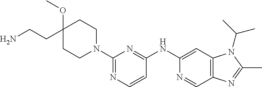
C1(NC2=NC(N3CCC(CCN)(OC)CC3)=NC=C2)=CC2=C(C=N1)N=C(C)N2C(C)C
